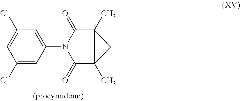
C1(Cl)=CC(N2C(=O)C3(C)C(C)(C2=O)C3)=CC(Cl)=C1
